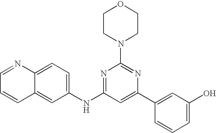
C1(NC2=CC=C3C(=C2)C=CC=N3)=NC(N2CCOCC2)=NC(C2=CC(O)=CC=C2)=C1
